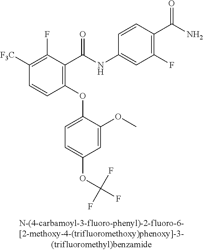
C1([F3C])=C(F)C(C(NC2=CC(F)=C(C(N)=O)C=C2)=O)=C(OC2=CC=C(OC(F)(F)F)C=C2OC)C=C1
